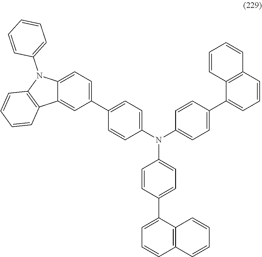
N(C1=CC=C(C2=CC=CC3=C2C=CC=C3)C=C1)(C1=CC=C(C2=CC=C3C(=C2)C2=C(N3C3=CC=CC=C3)C=CC=C2)C=C1)C1=CC=C(C2=CC=CC3=C2C=CC=C3)C=C1
